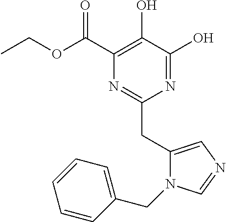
N1=C(O)C(O)=C(C(OCC)=O)N=C1CC1=CN=CN1CC1=CC=CC=C1
